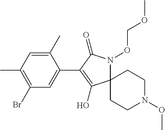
C1(C)=CC(C)=C(Br)C=C1C1=C(O)C2(N(OCOC)C1=O)CCN(OC)CC2
